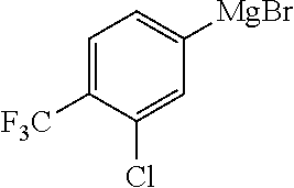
C1=C([F3C])C(Cl)=CC([MgBr])=C1
